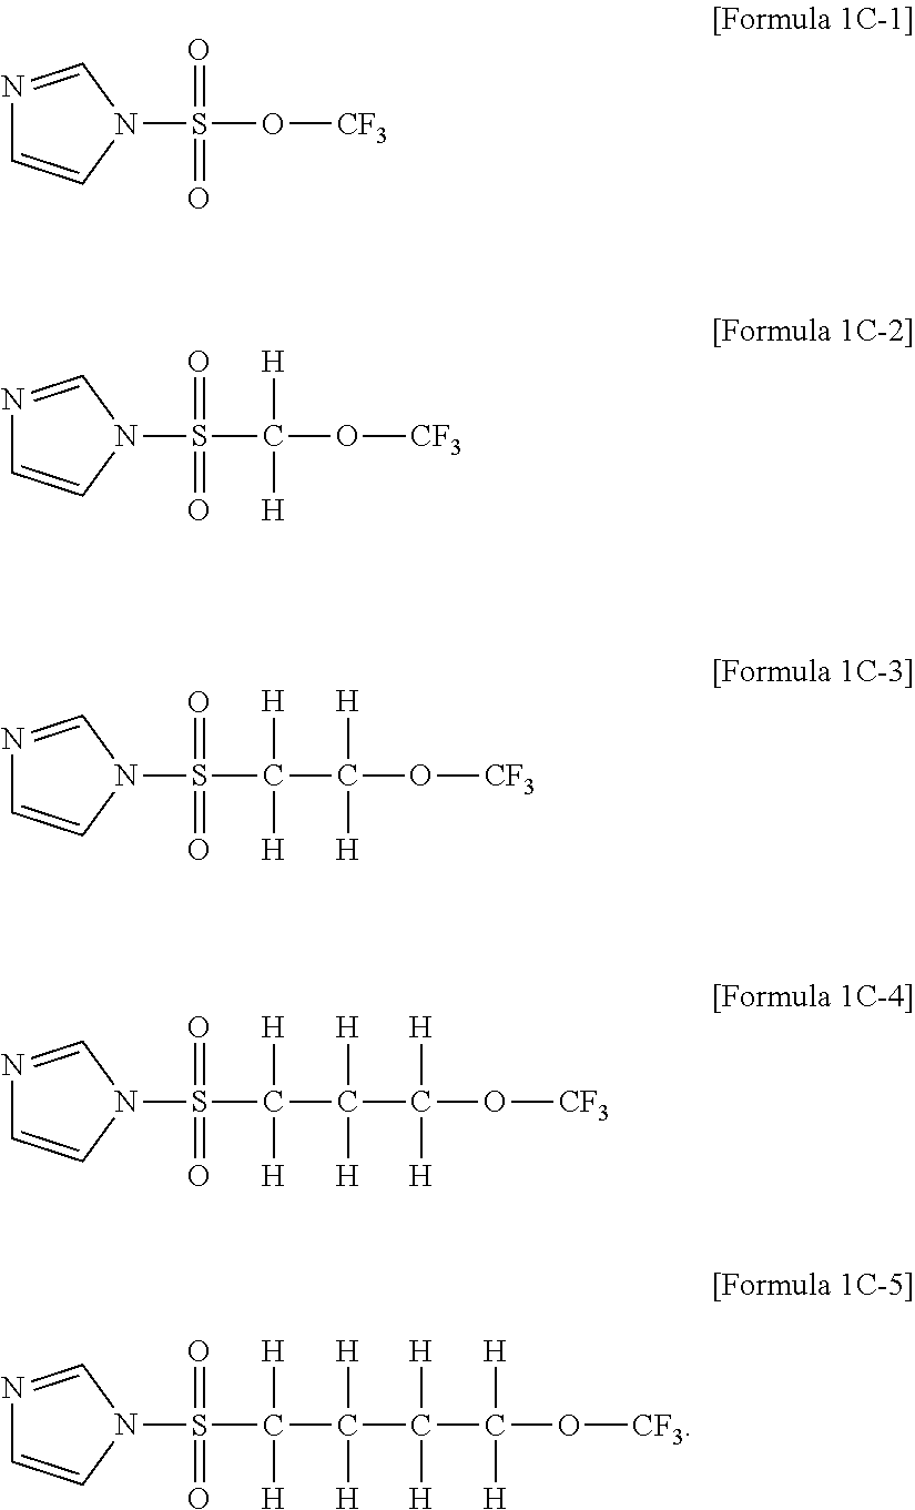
N1(S(O[CF3])(=O)=O)C=NC=C1.N1(S(C(O[CF3])([H])[H])(=O)=O)C=NC=C1.N1(S(C([H])([H])C(O[CF3])([H])[H])(=O)=O)C=NC=C1.N1(S(C([H])([H])C([H])([H])C(O[CF3])([H])[H])(=O)=O)C=NC=C1.N1(S(C([H])([H])C([H])([H])C([H])([H])C(O[CF3])([H])[H])(=O)=O)C=NC=C1
